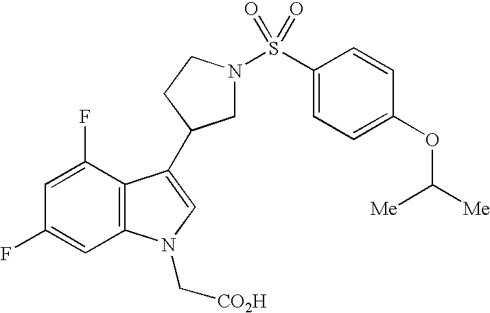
C1=C(F)C2=C(C=C1F)N(C[CO2H])C=C2C1CN(S(C2=CC=C(OC([Me])[Me])C=C2)(=O)=O)CC1
